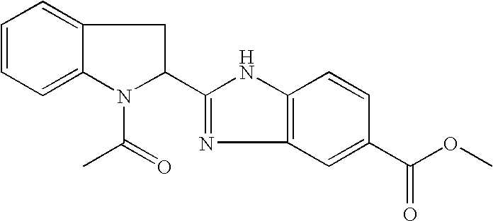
C1=CC=C2C(=C1)CC(C1=NC3=C(N1)C=CC(C(OC)=O)=C3)N2C(=O)C
